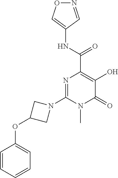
N1=CC(NC(C2=C(O)C(=O)N(C)C(N3CC(OC4=CC=CC=C4)C3)=N2)=O)=CO1
